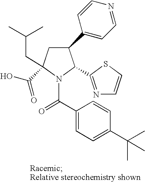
C1(C2=CC=NC=C2)CC(C(O)=O)(CC(C)C)N(C(C2=CC=C(C(C)(C)C)C=C2)=O)C1C1=NC=CS1
